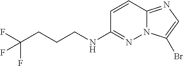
N(C1=NN2C(=NC=C2Br)C=C1)CCCC(F)(F)F
